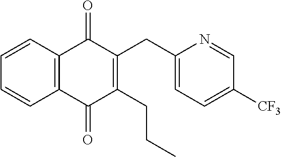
C1=CC2=C(C=C1)C(=O)C(CCC)=C(CC1=CC=C([CF3])C=N1)C2=O
